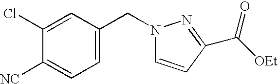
C1=C(CN2C=CC(C([OEt])=O)=N2)C=C(Cl)C([NC])=C1
